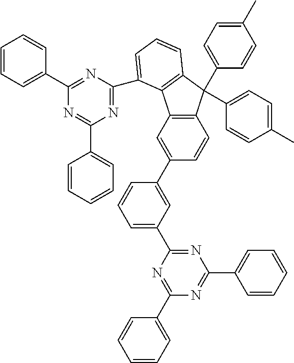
C12=C(C=C(C3=CC(C4=NC(C5=CC=CC=C5)=NC(C5=CC=CC=C5)=N4)=CC=C3)C=C1)C1=C(C2(C2=CC=C(C)C=C2)C2=CC=C(C)C=C2)C=CC=C1C1=NC(C2=CC=CC=C2)=NC(C2=CC=CC=C2)=N1
